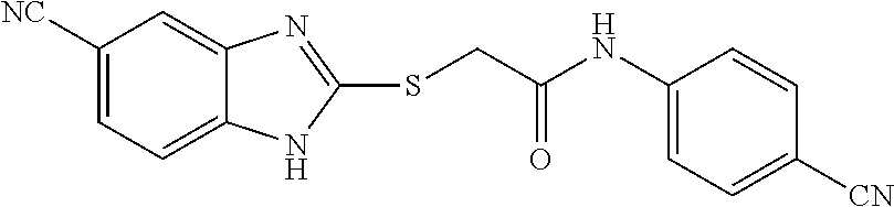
C1([NC])=CC=C2C(=C1)N=C(SCC(NC1=CC=C([CN])C=C1)=O)N2
